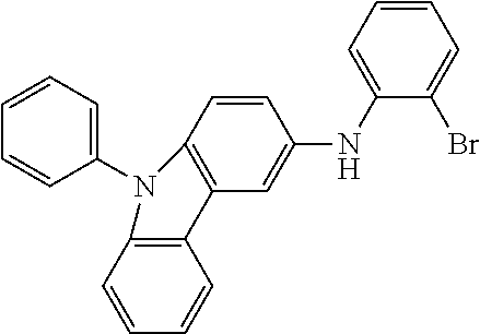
C1=CC=C(NC2=CC3=C(C=C2)N(C2=CC=CC=C2)C2=C3C=CC=C2)C(Br)=C1
